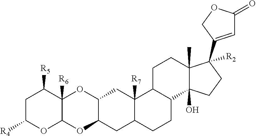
C1C([R4])OC2C([R6])(C1[R5])OC1C(O2)CC2C([R7])(C1)C1C(CC2)C2(O)C(C)(CC1)C(C1=CC(=O)OC1)([R2])CC2
